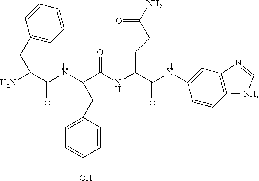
NC(C(NC(C(NC(C(NC1=CC2=C(C=C1)[NH]C=N2)=O)CCC(N)=O)=O)CC1=CC=C(O)C=C1)=O)CC1=CC=CC=C1
